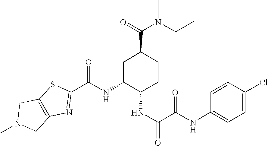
C(NC1C(NC(=O)C(NC2=CC=C(Cl)C=C2)=O)CCC(C(=O)N(CC)C)C1)(=O)C1=NC2=C(S1)CN(C)C2
